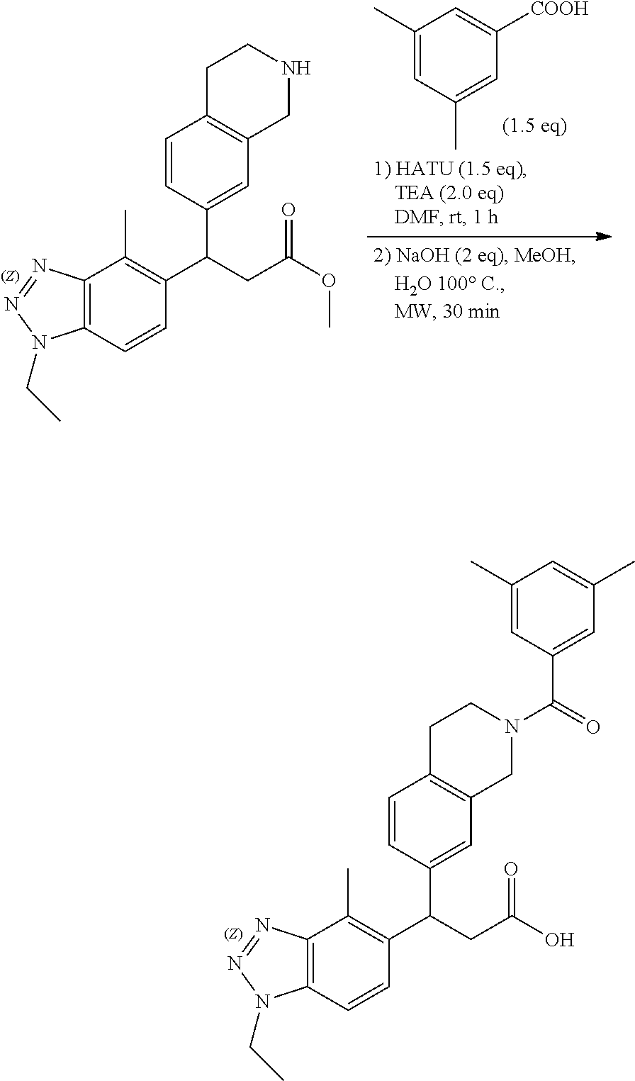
C1=CC(C(CC(O)=O)C2=C(C)C3=C(C=C2)N(CC)N=N3)=CC2=C1CCN(C(=O)C1=CC(C)=CC(C)=C1)C2.C1=CC(C(CC(OC)=O)C2=C(C)C3=C(C=C2)N(CC)N=N3)=CC2=C1CCNC2.C1(C)=CC(C)=CC([COOH])=C1
